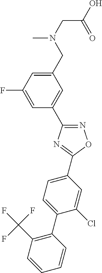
C1=CC(C2=CC=C(C3=NC(C4=CC(CN(C)CC(=O)O)=CC(F)=C4)=NO3)C=C2Cl)=C(C(F)(F)F)C=C1
